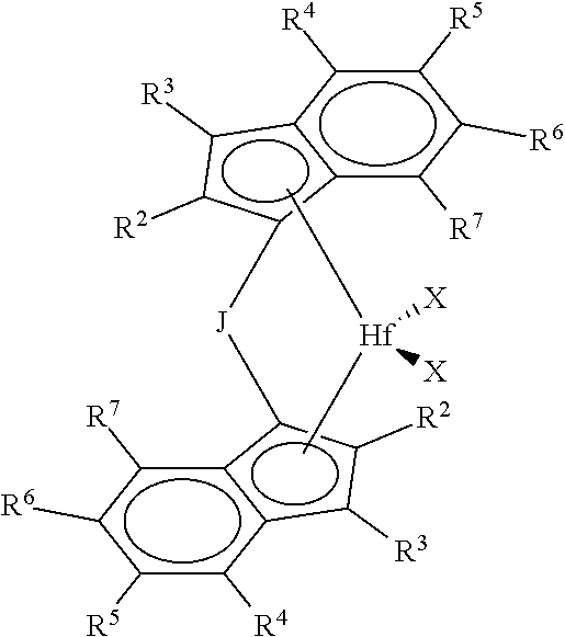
c1([R5])c([R4])c2c(c([R7])c1[R6])c([J]c1c3c(c([R4])c([R5])c([R6])c3[R7])c([R3])c1[R2])c([R2])c2[R3].C[Hf](C)([X])[X]
